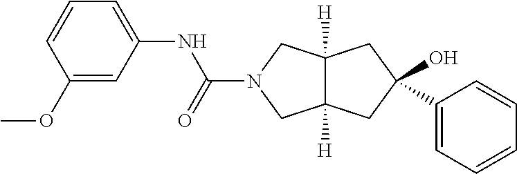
C1=CC=C(NC(=O)N2CC3([H])C([H])(C2)CC(O)(C2=CC=CC=C2)C3)C=C1OC
